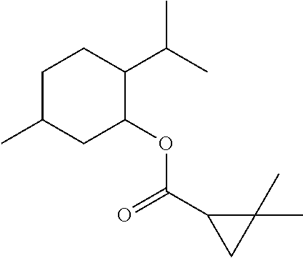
C1C(C)CC(OC(C2C(C)(C)C2)=O)C(C(C)C)C1
